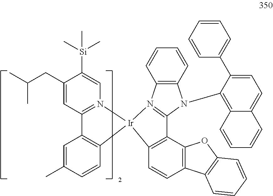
C12=C(C3=C(C=C1)C1=C(O3)C=CC=C1)C1=N(C3=C(N1C1=C4C(=CC=C1C1=CC=CC=C1)C=CC=C4)C=CC=C3)[Ir]21N2=C(C=C(CC(C)C)C([Si](C)(C)C)=C2)C2=C1C=CC(C)=C2
